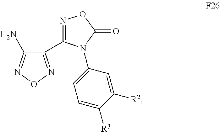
C1(C2=NOC(=O)N2C2=CC=C([R3])C([R2])=C2)=NON=C1N
